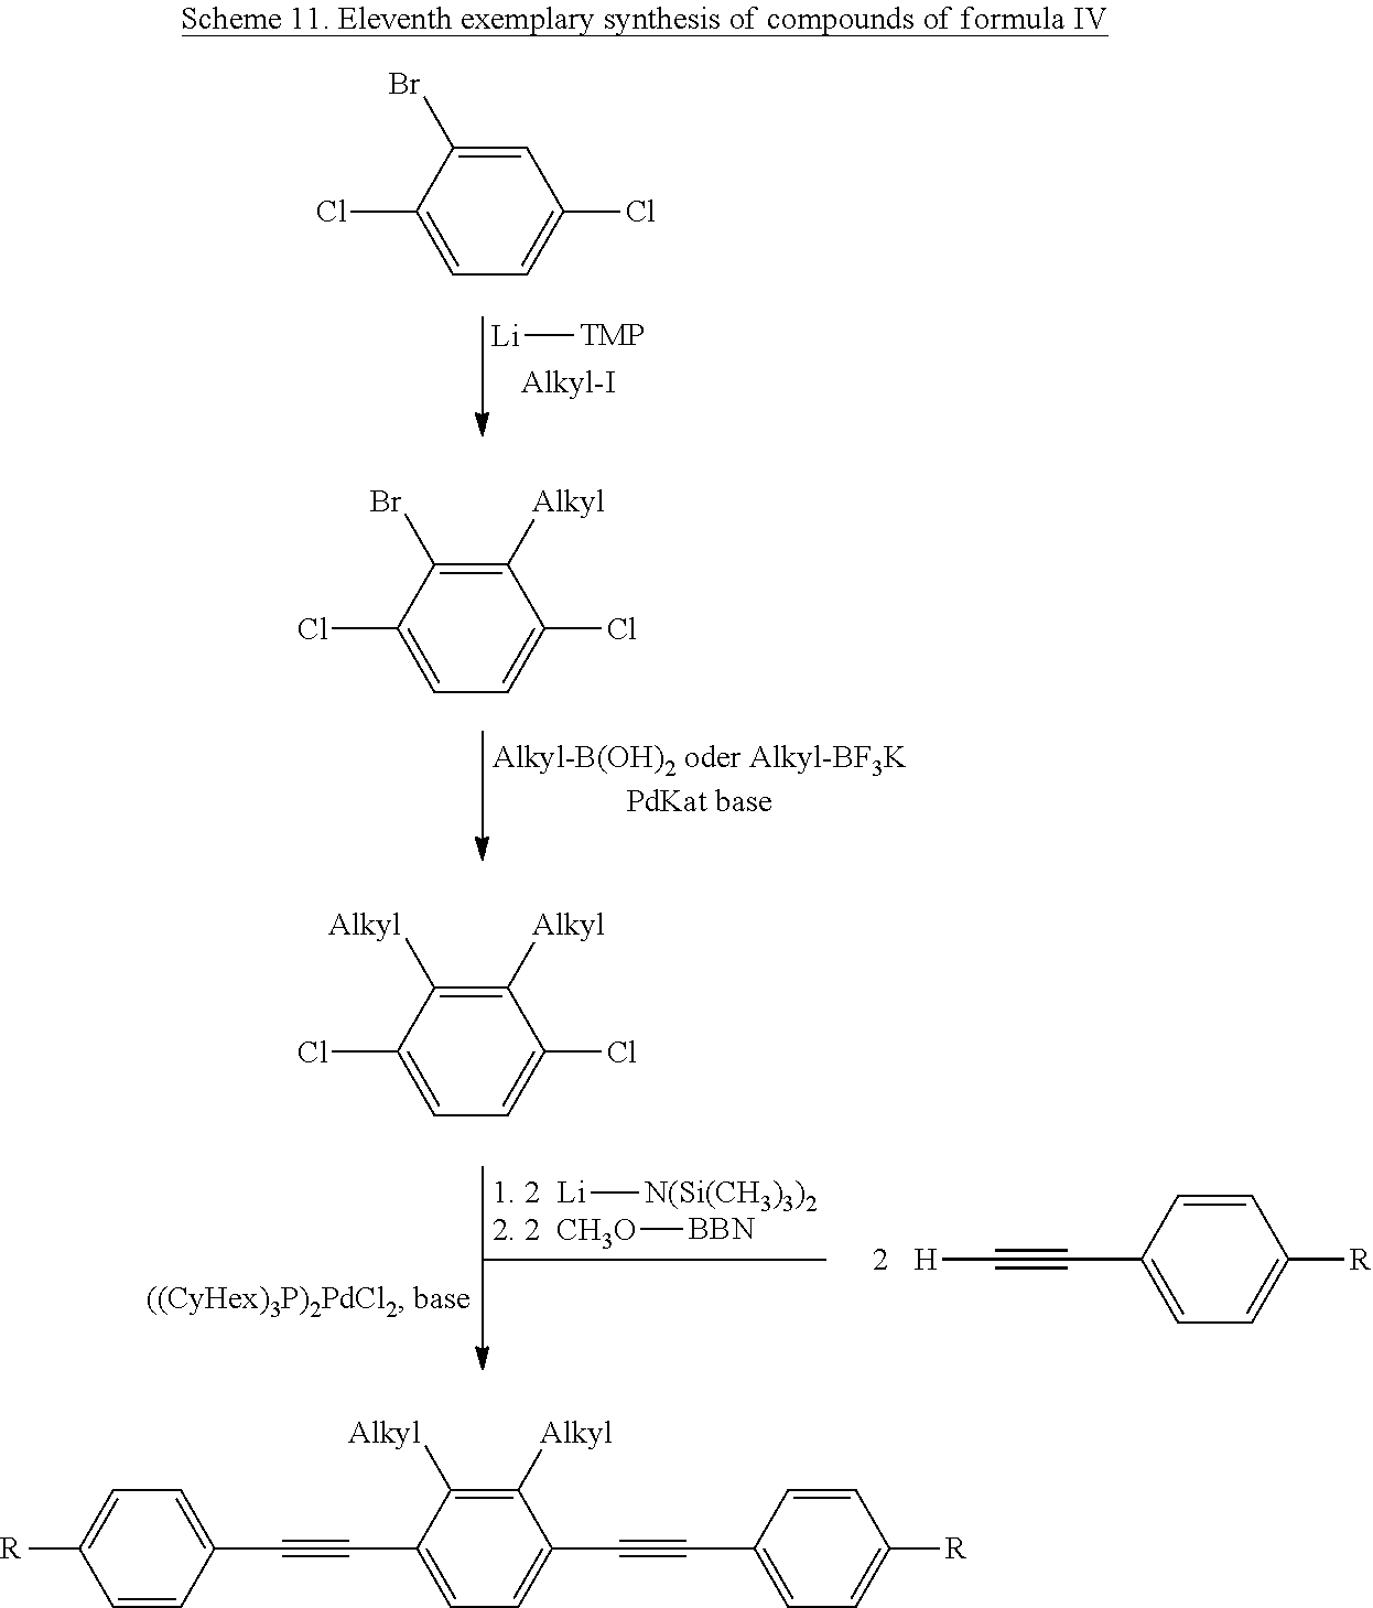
C1(Br)=C([Alkyl])C(Cl)=CC=C1Cl.C1(Br)=CC(Cl)=CC=C1Cl.[Li][TMP].[Li][N(Si(CH3)3)2].[CH3O][BBN].C([H])#CC1=CC=C([R])C=C1.C1([Alkyl])=C([Alkyl])C(Cl)=CC=C1Cl.C1=CC(C#CC2=CC=C(C#CC3=CC=C([R])C=C3)C([Alkyl])=C2[Alkyl])=CC=C1[R]
